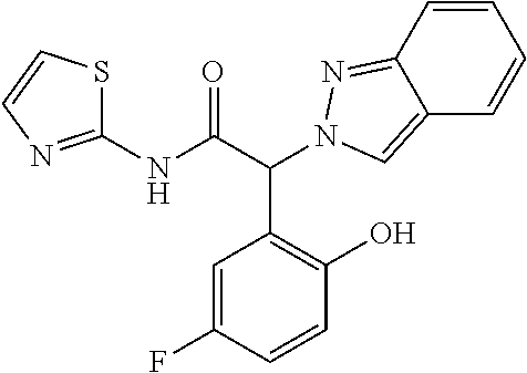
C(C(NC1=NC=CS1)=O)(C1=C(O)C=CC(F)=C1)N1N=C2C=CC=CC2=C1
